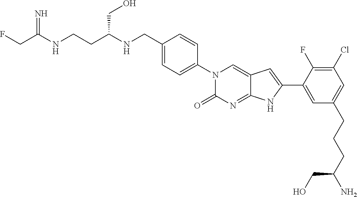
C(C(NCCC(NCC1=CC=C(N2C(=O)N=C3C(=C2)C=C(C2=CC(CCCC(N)CO)=CC(Cl)=C2F)N3)C=C1)CO)=N)F
